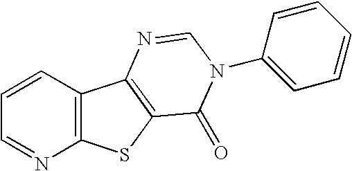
C1=CC2=C(N=C1)SC1=C2N=CN(C2=CC=CC=C2)C1=O
